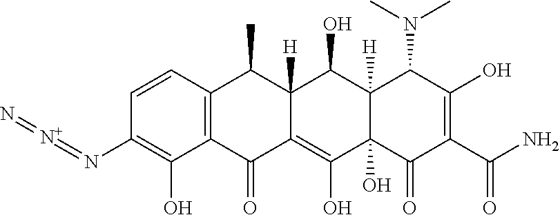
C1=CC2=C(C(O)=C1N=[N+]=N)C(=O)C1=C(O)C3(O)C([H])(C(O)C1([H])C2C)C(N(C)C)C(O)=C(C(N)=O)C3=O
